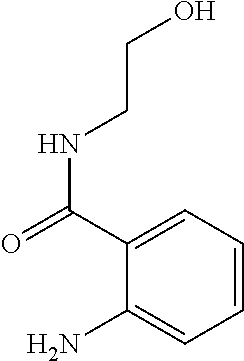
C1=CC=C(C(=O)NCCO)C(N)=C1
